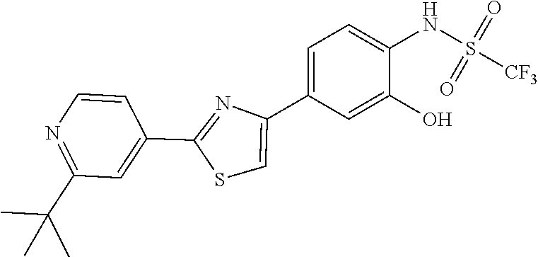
C1=C(C2=CC=C(NS(=O)(=O)[CF3])C(O)=C2)N=C(C2=CC(C(C)(C)C)=NC=C2)S1
